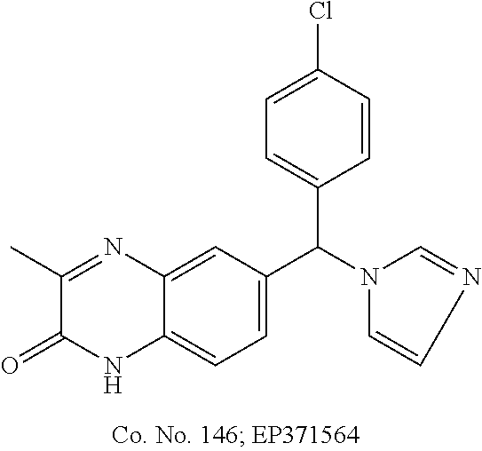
C1(C)=NC2=CC(C(N3C=NC=C3)C3=CC=C(Cl)C=C3)=CC=C2NC1=O
